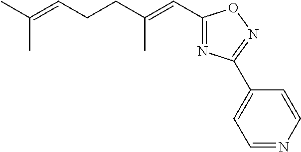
CC(=CCCC(=CC1=NC(C2=CC=NC=C2)=NO1)C)C
